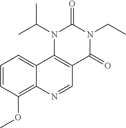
C1=CC(OC)=C2C(=C1)C1=C(C=N2)C(=O)N(CC)C(=O)N1C(C)C
